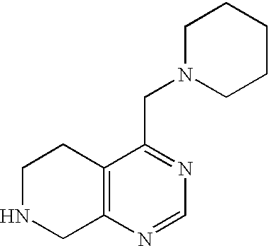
C12=C(N=CN=C1CN1CCCCC1)CNCC2
